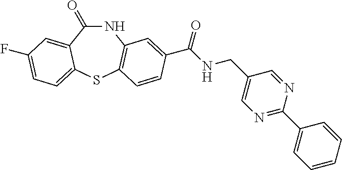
N1C(=O)C2=CC(F)=CC=C2SC2=C1C=C(C(NCC1=CN=C(C3=CC=CC=C3)N=C1)=O)C=C2
